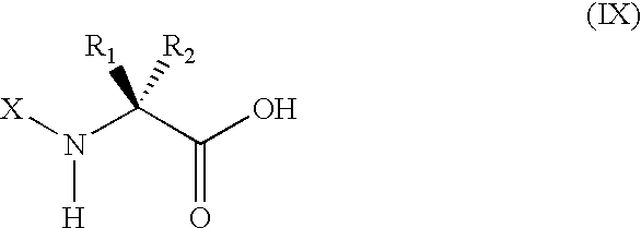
[X]N([H])C(C(O)=O)([R1])[R2]
